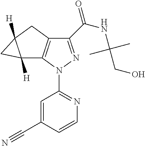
C1(C(NC(CO)(C)C)=O)=NN(C2=NC=CC(C#N)=C2)C2=C1CC1([H])C2([H])C1
